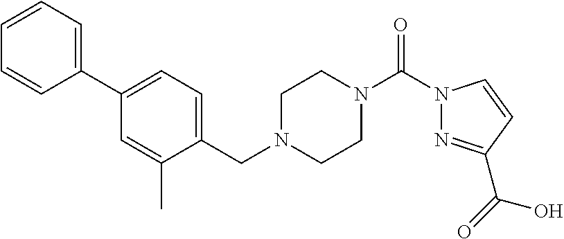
C1(C2=CC=CC=C2)=CC=C(CN2CCN(C(N3N=C(C(=O)O)C=C3)=O)CC2)C(C)=C1
